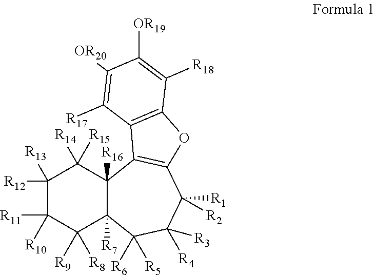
C1([R12])([R13])C([R11])([R10])C([R9])([R8])C2([R7])C([R16])(C1([R14])[R15])C1=C(C([R2])([R1])C([R4])([R3])C2([R6])[R5])OC2=C1C([R17])=C([OR20])C([OR19])=C2[R18]
